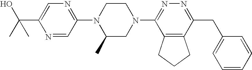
N1=CC(N2C(C)CN(C3=NN=C(CC4=CC=CC=C4)C4=C3CCC4)CC2)=NC=C1C(C)(O)C
